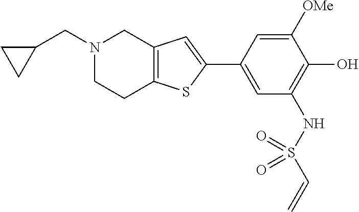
C1(C2=CC(NS(C=C)(=O)=O)=C(O)C([OMe])=C2)=CC2=C(S1)CCN(CC1CC1)C2
